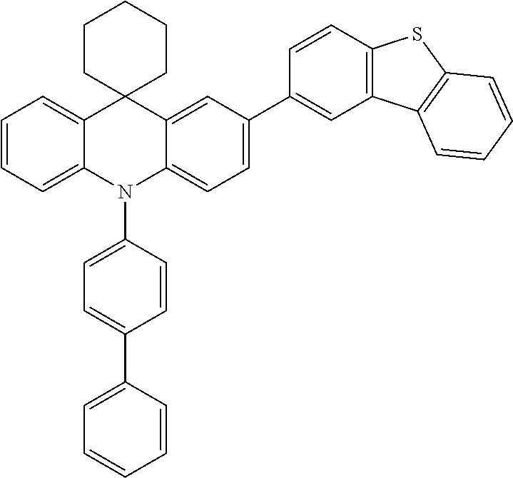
C12=CC=CC=C1N(C1=CC=C(C3=CC=CC=C3)C=C1)C1=CC=C(C3=CC4=C(C=C3)SC3=C4C=CC=C3)C=C1C21CCCCC1
